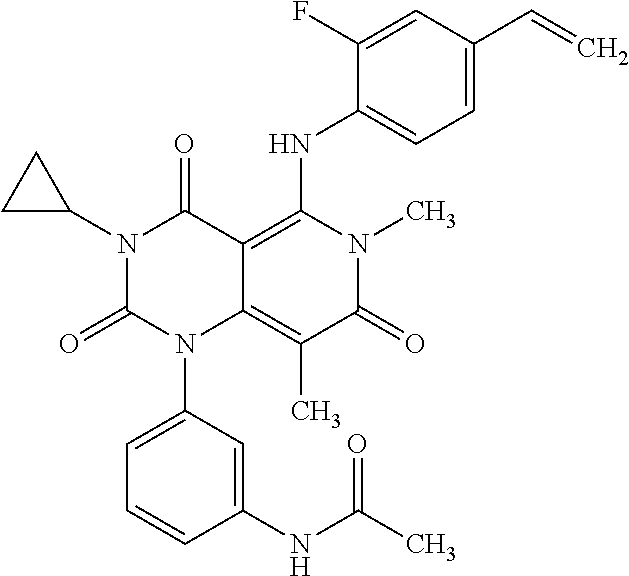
N1(C2CC2)C(=O)N(C2=CC=CC(NC(C)=O)=C2)C2=C(C)C(=O)N(C)C(NC3=CC=C(C=C)C=C3F)=C2C1=O
